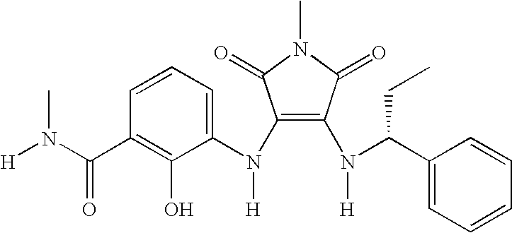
C1(C(N(C2=C(N(C3=CC=CC(C(=O)N(C)[H])=C3O)[H])C(=O)N(C)C2=O)[H])CC)=CC=CC=C1
